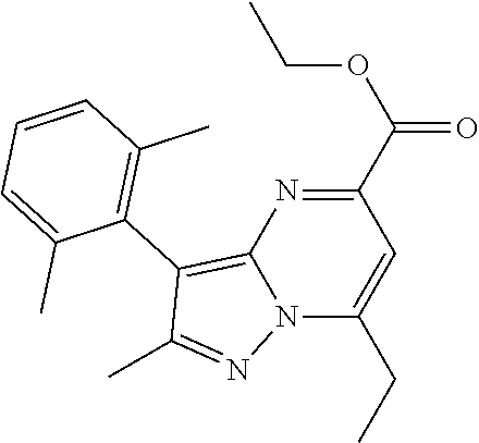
N12C(CC)=CC(C(OCC)=O)=NC1=C(C1=C(C)C=CC=C1C)C(C)=N2
